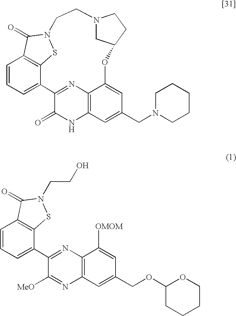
C1=CC=C2C3=C1C(=O)N(S3)CCN1CC(CC1)OC1=CC(CN3CCCCC3)=CC3=C1N=C2C(=O)N3.C1=CC=C(C2=NC3=C(N=C2[MeO])C=C(COC2OCCCC2)C=C3[OMOM])C2=C1C(=O)N(CCO)S2
